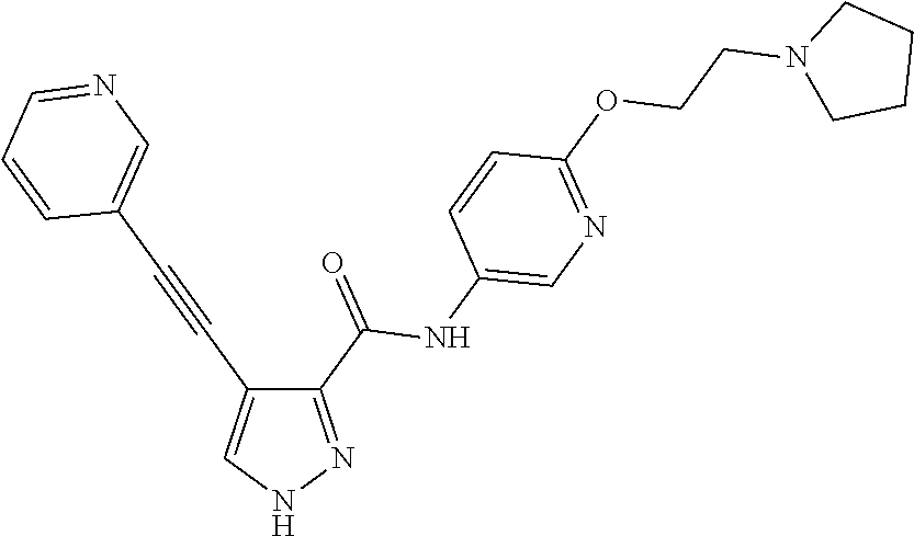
C1(C(=O)NC2=CN=C(OCCN3CCCC3)C=C2)=NNC=C1C#CC1=CN=CC=C1
